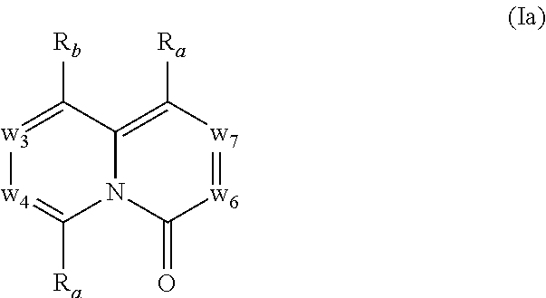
N12C(=C([Ra])[w7]=[w6]C1=O)C([Rb])=[w3][w4]=C2[Ra]
